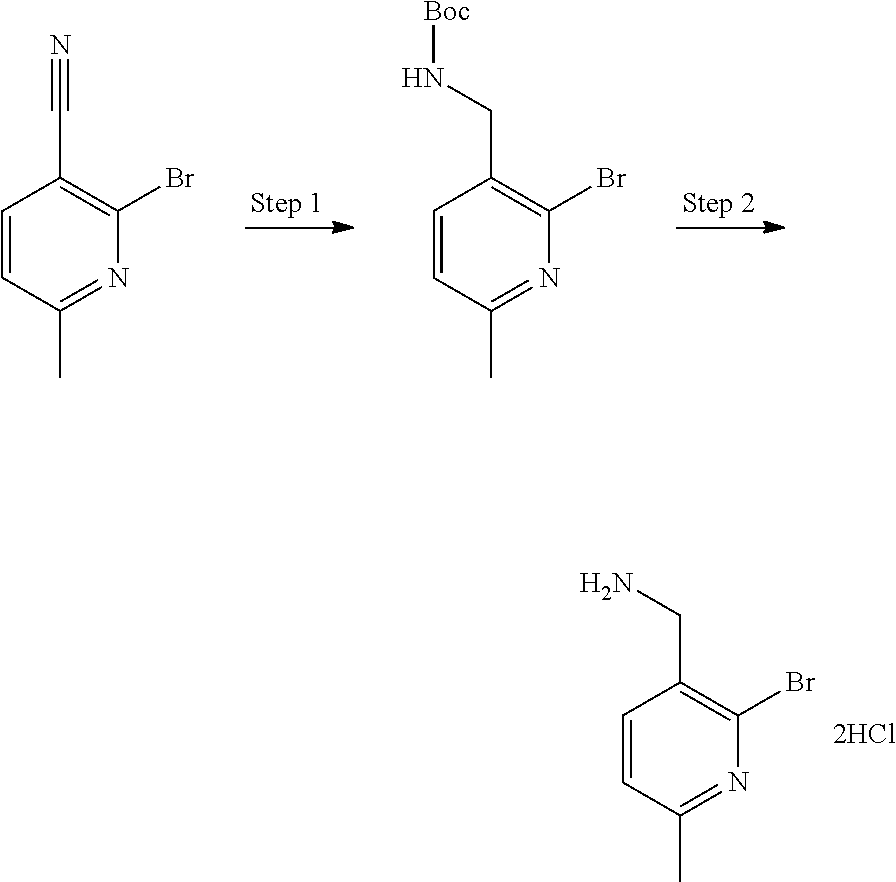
C1=CC(C)=NC(Br)=C1C#N.C1=CC(C)=NC(Br)=C1CN[Boc].C1=CC(C)=NC(Br)=C1CN
